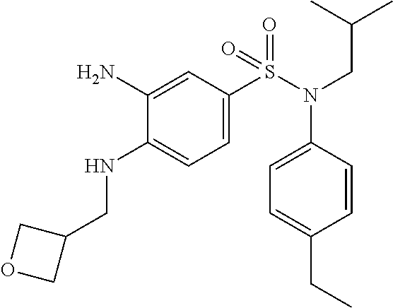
C1=C(S(=O)(N(C2=CC=C(CC)C=C2)CC(C)C)=O)C=C(N)C(NCC2COC2)=C1
